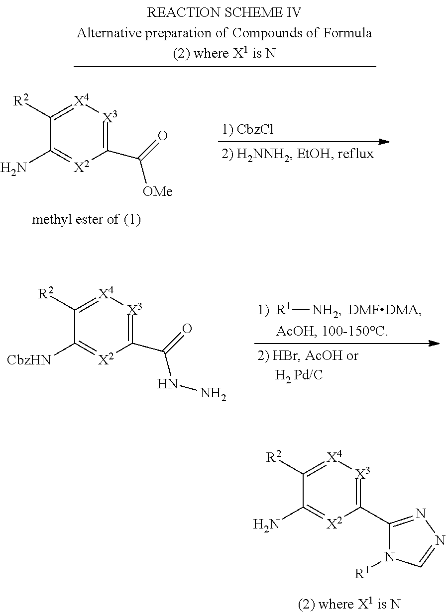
[R1][NH2].C1([R2])=[X4][X3]=C(C(=O)NN)[X2]=C1[CbzHN].C1([R2])=[X4][X3]=C(C2=NN=CN2[R1])[X2]=C1N.C1([R2])=[X4][X3]=C(C(=O)[OMe])[X2]=C1N
